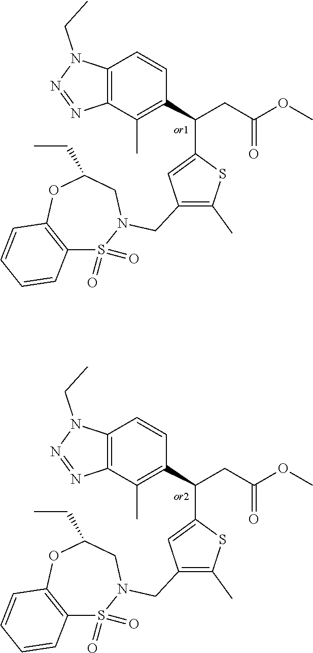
C12=C(OC(CC)CN(CC3=C(C)SC(C(C4=C(C)C5=C(C=C4)N(CC)N=N5)CC(OC)=O)=C3)S1(=O)=O)C=CC=C2.C12=C(OC(CC)CN(CC3=C(C)SC(C(C4=C(C)C5=C(C=C4)N(CC)N=N5)CC(OC)=O)=C3)S1(=O)=O)C=CC=C2
